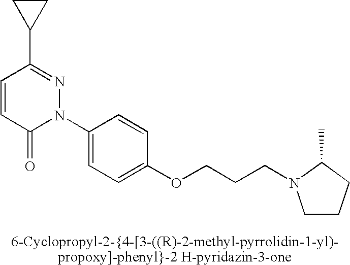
C1=CC(=O)N(C2=CC=C(OCCCN3CCCC3C)C=C2)N=C1C1CC1
